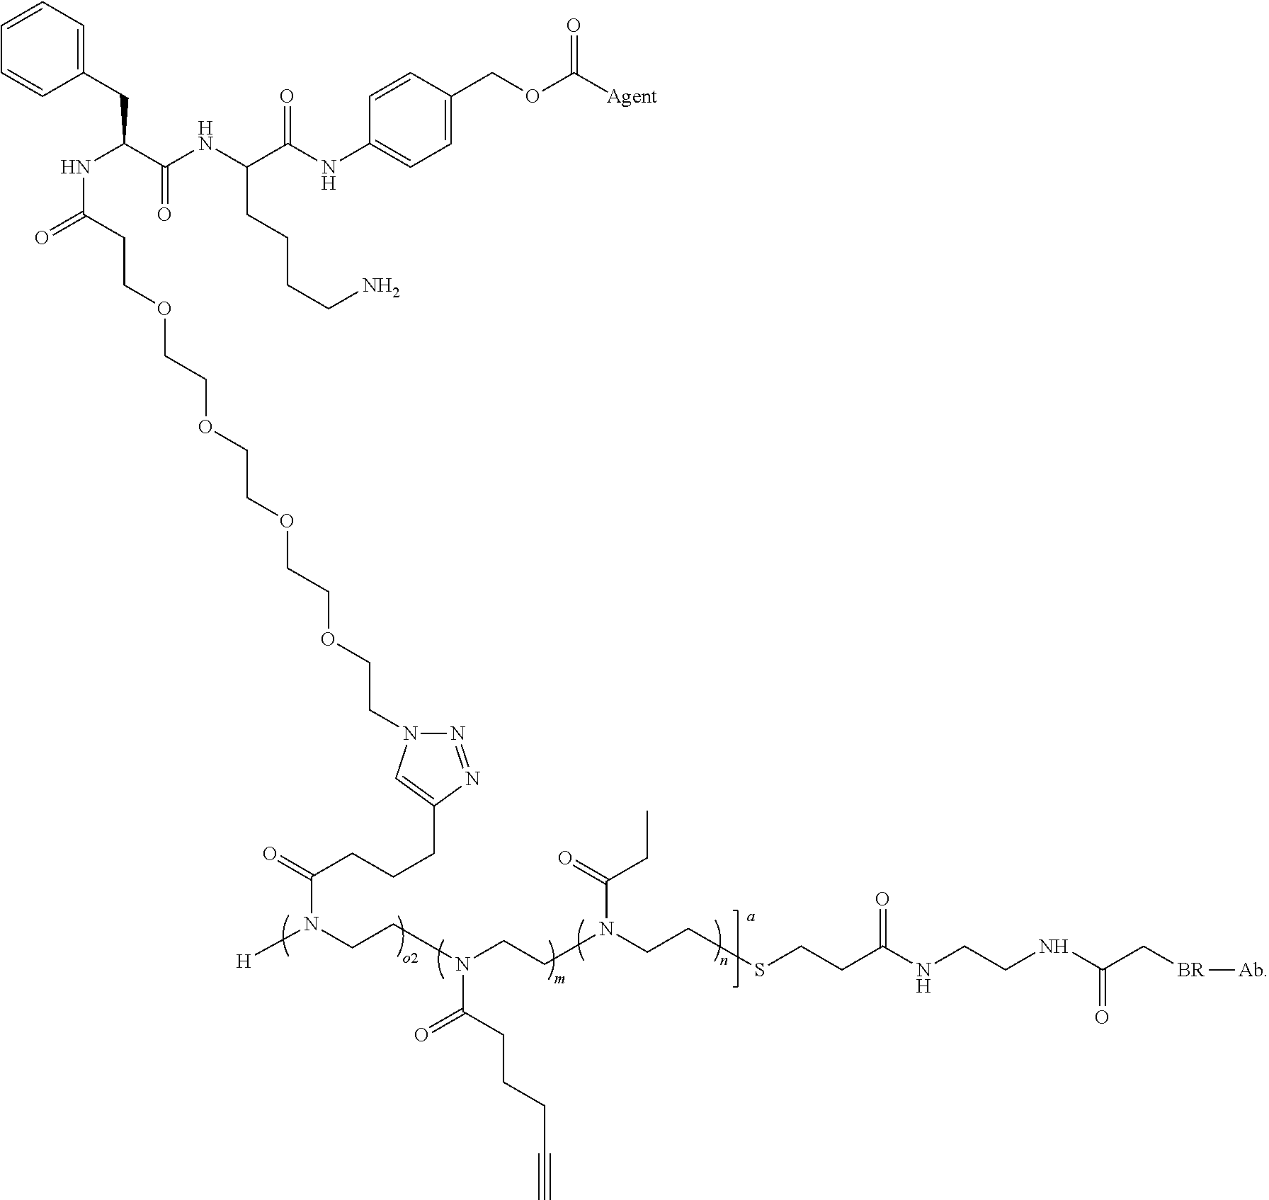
C(NC(CC1=CC=CC=C1)C(NC(C(NC1=CC=C(COC([Agent])=O)C=C1)=O)CCCCN)=O)(=O)CCOCCOCCOCCOCCN1N=NC(CCCC(=O)N(CCN(CCN(CCSCCC(NCCNC(C[BR][Ab])=O)=O)C(CC)=O)C(CCCC#C)=O)[H])=C1
